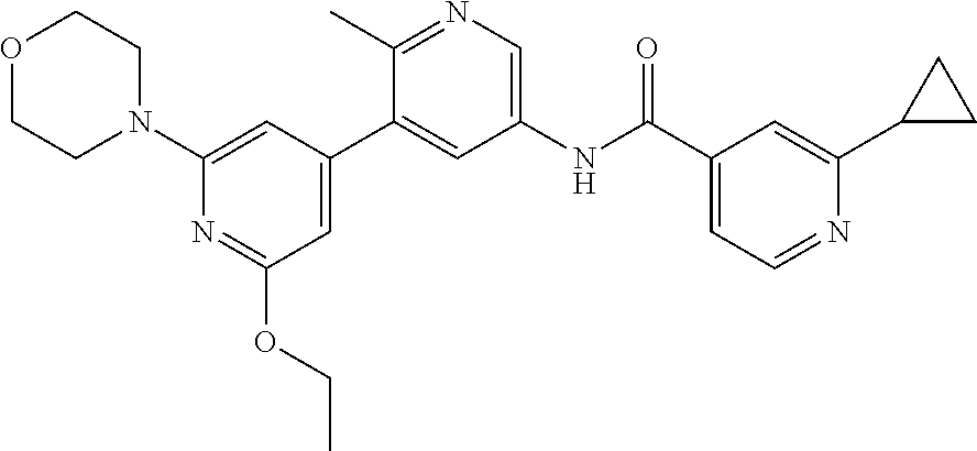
O1CCN(C2=CC(C3=CC(NC(C4=CC=NC(C5CC5)=C4)=O)=CN=C3C)=CC(OCC)=N2)CC1
